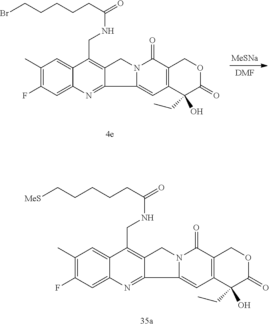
C(C1=C2C(=NC3=CC(F)=C(C)C=C13)C1=CC3=C(C(=O)N1C2)COC(=O)C3(O)CC)NC(=O)CCCCCBr.[MeSNa].[DMF].C(C1=C2C(=NC3=CC(F)=C(C)C=C13)C1=CC3=C(C(=O)N1C2)COC(=O)C3(O)CC)NC(=O)CCCCC[MeS]
